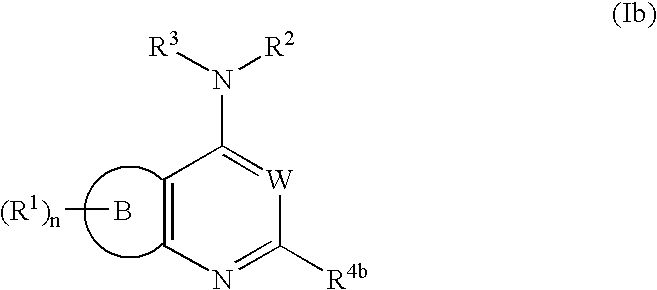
C1=CN=C([R4b])[W]=C1N([R3])[R2].B[(R1)n]
